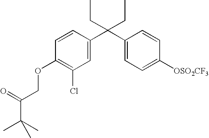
C1=C(C(C2=CC=C([OSO2CF3])C=C2)(CC)CC)C=CC(OCC(C(C)(C)C)=O)=C1Cl
